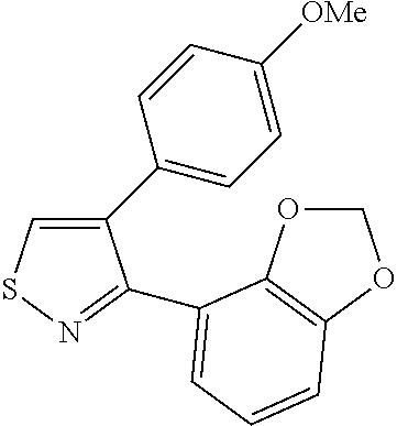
C1(C2=CC=C([OMe])C=C2)=CSN=C1C1=CC=CC2=C1OCO2
